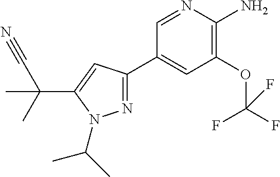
N1=C(C2=CC(OC(F)(F)F)=C(N)N=C2)C=C(C(C)(C)C#N)N1C(C)C
